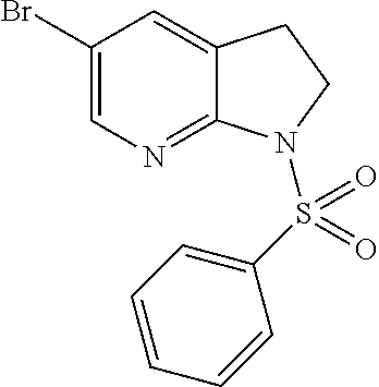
BrC1=CN=C2C(=C1)CCN2S(C1=CC=CC=C1)(=O)=O
